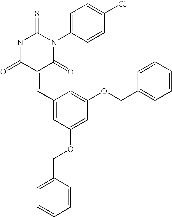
N1C(=O)C(=CC2=CC(OCC3=CC=CC=C3)=CC(OCC3=CC=CC=C3)=C2)C(=O)N(C2=CC=C(Cl)C=C2)C1=S
